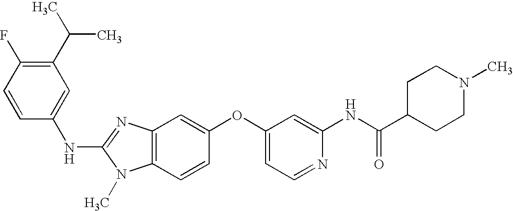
C1(C(C)C)=C(F)C=CC(NC2=NC3=C(N2C)C=CC(OC2=CC=NC(NC(C4CCN(C)CC4)=O)=C2)=C3)=C1
